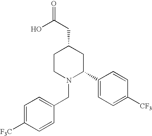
C1=C([F3C])C=CC(CN2C(C3=CC=C([CF3])C=C3)CC(CC(=O)O)CC2)=C1
